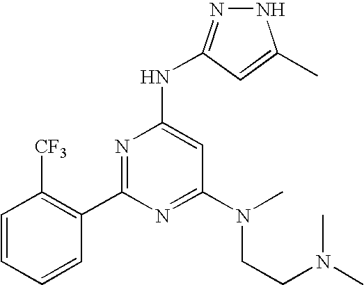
N1N=C(NC2=CC(N(CCN(C)C)C)=NC(C3=C([CF3])C=CC=C3)=N2)C=C1C
